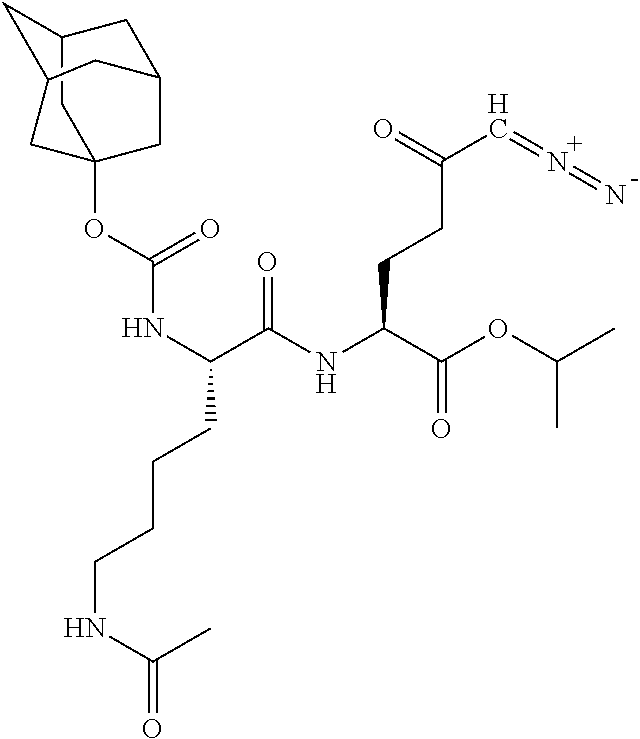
[H].C12(OC(NC(C(=O)NC(C(=O)OC(C)C)CCC(C=N=N)=O)CCCCNC(C)=O)=O)CC3CC(CC(C1)C3)C2
